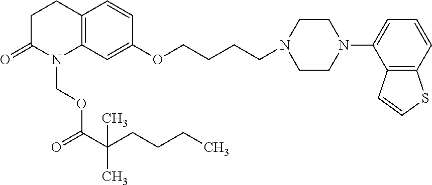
C12=C(C=C(OCCCCN3CCN(C4=CC=CC5=C4C=CS5)CC3)C=C1)N(COC(=O)C(CCCC)(C)C)C(=O)CC2
